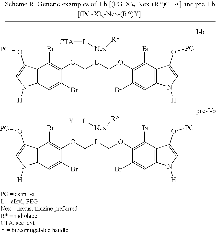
C1(Br)=CC2=C(C(Br)=C1OC[L]([Nex]([L][Y])[R*])COC1=C(Br)C3=C(N([H])C=C3O[PC])C=C1Br)C(O[PC])=CN2[H].C1(Br)=CC2=C(C(Br)=C1OC[L]([Nex]([L][CTA])[R*])COC1=C(Br)C3=C(N([H])C=C3O[PC])C=C1Br)C(O[PC])=CN2[H]
